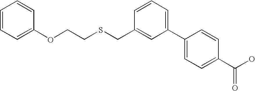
C1=CC=C(OCCSCC2=CC(C3=CC=C(C(O)=O)C=C3)=CC=C2)C=C1
